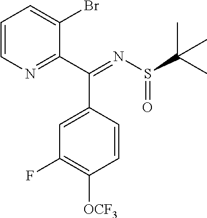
C1=CN=C(C(=NS(=O)C(C)(C)C)C2=CC(F)=C([OCF3])C=C2)C(Br)=C1
